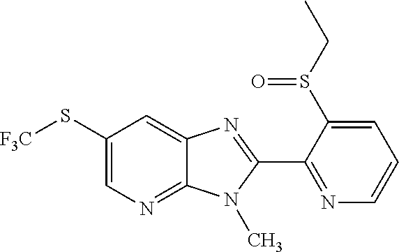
C1(S[F3C])=CN=C2C(=C1)N=C(C1=NC=CC=C1S(CC)=O)N2C
